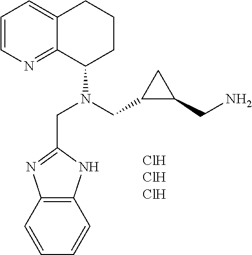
C1=CN=C2C(=C1)CCCC2N(CC1C(CN)C1)CC1=NC2=C(C=CC=C2)N1
